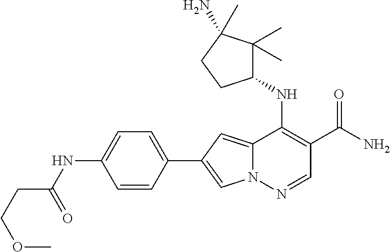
N12C(=CC(C3=CC=C(NC(CCOC)=O)C=C3)=C1)C(NC1C(C)(C)C(N)(C)CC1)=C(C(N)=O)C=N2
